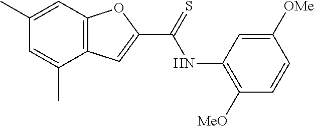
C1(C)=CC2=C(C(C)=C1)C=C(C(=S)NC1=C([MeO])C=CC([OMe])=C1)O2
